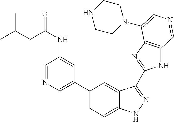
C1(C2=CN=CC(NC(=O)CC(C)C)=C2)=CC=C2C(=C1)C(C1=NC3=C(N1)C=NC=C3N1CCNCC1)=NN2
